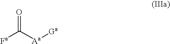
[Fa]C([Aa][Ga])=O
